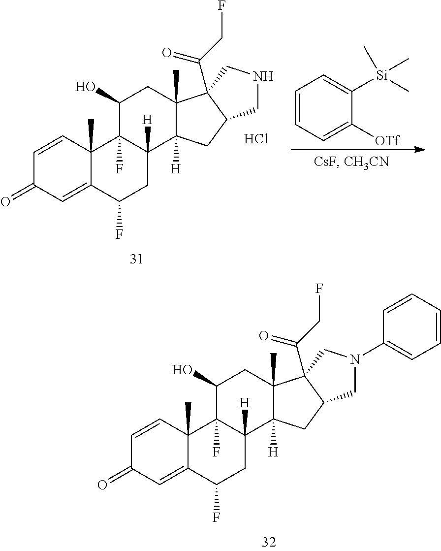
C1=CC2(C)C(=CC1=O)C(F)CC1([H])C2(F)C(O)CC2(C)C1([H])CC1C2(C(CF)=O)CN(C2=CC=CC=C2)C1.C1=CC2(C)C(=CC1=O)C(F)CC1([H])C2(F)C(O)CC2(C)C1([H])CC1C2(C(CF)=O)CNC1.Cl.C1=CC=C([OTf])C([Si](C)(C)C)=C1
